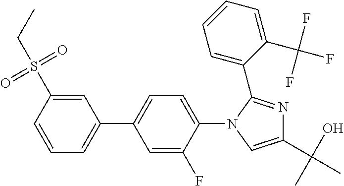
C1=CC(S(=O)(=O)CC)=CC(C2=CC=C(N3C=C(C(O)(C)C)N=C3C3=CC=CC=C3C(F)(F)F)C(F)=C2)=C1
